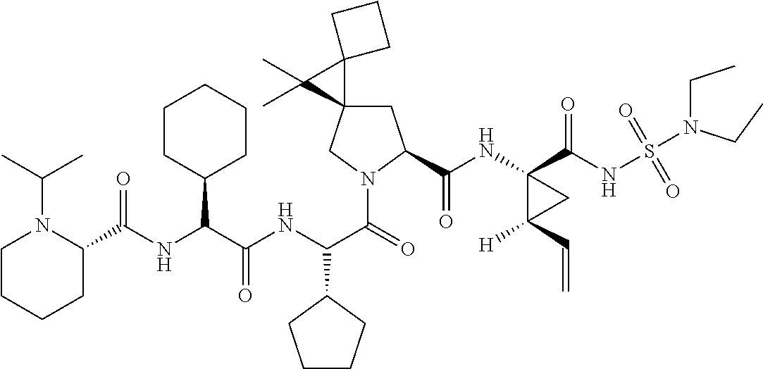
C1CCCC(C(NC(C(NC(C(=O)N2CC3(CC2C(NC2(C(NS(=O)(=O)N(CC)CC)=O)C([H])(C=C)C2)=O)C2(C3(C)C)CCC2)C2CCCC2)=O)C2CCCCC2)=O)N1C(C)C
